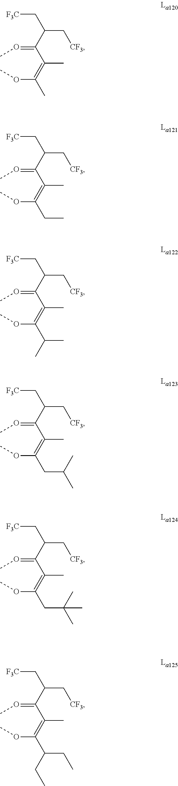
O(C(=C(C(=OC)C(C[CF3])C[F3C])C)C)C.O(C(=C(C(=OC)C(C[CF3])C[F3C])C)CC)C.O(C(=C(C(=OC)C(C[CF3])C[F3C])C)C(C)C)C.O(C(=C(C(=OC)C(C[CF3])C[F3C])C)CC(C)C)C.O(C(=C(C(=OC)C(C[CF3])C[F3C])C)CC(C)(C)C)C.O(C(=C(C(=OC)C(C[CF3])C[F3C])C)C(CC)CC)C
